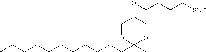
CCCCCCCCCCCC1(C)OCC(OCCCC[SO3-])CO1
